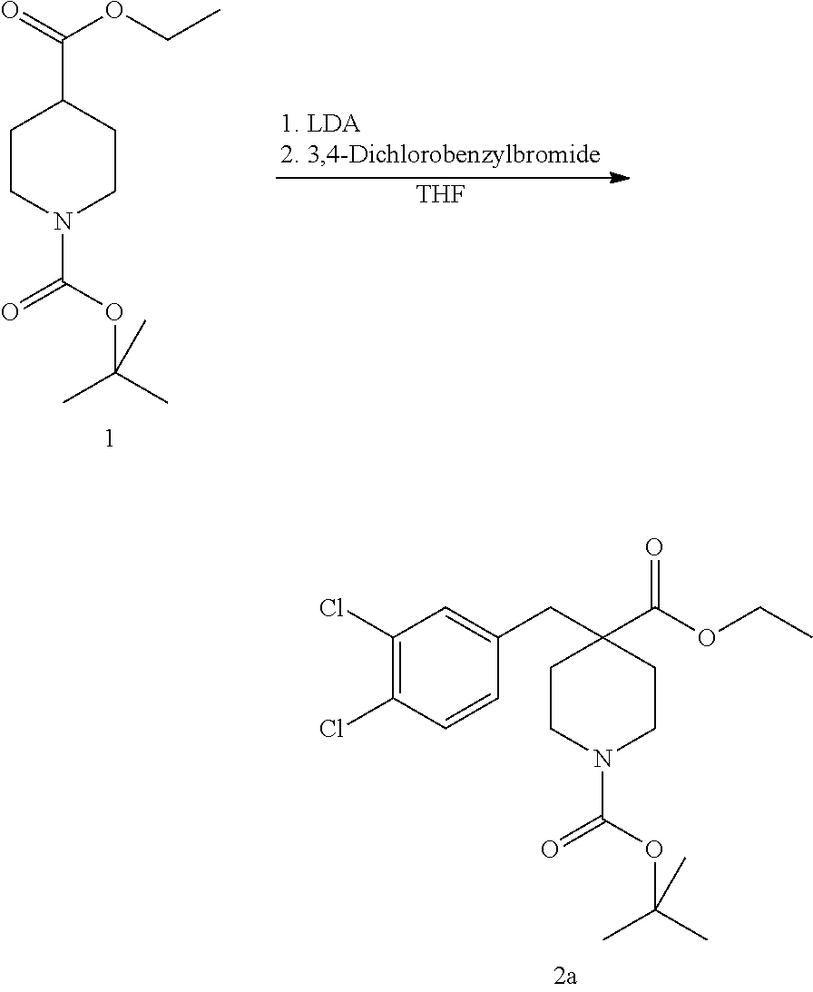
C1CN(C(OC(C)(C)C)=O)CCC1(C(OCC)=O)CC1=CC(Cl)=C(Cl)C=C1.C1CN(C(OC(C)(C)C)=O)CCC1C(=O)OCC.[THF]
